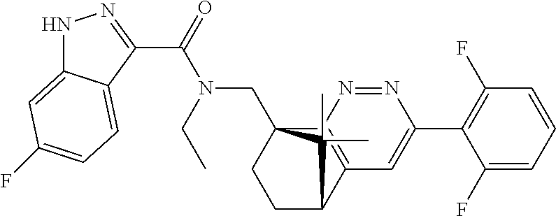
C(=O)(N(CC)CC12CCC(C3=C1N=NC(C1=C(F)C=CC=C1F)=C3)C2(C)C)C1=NNC2=CC(F)=CC=C21
